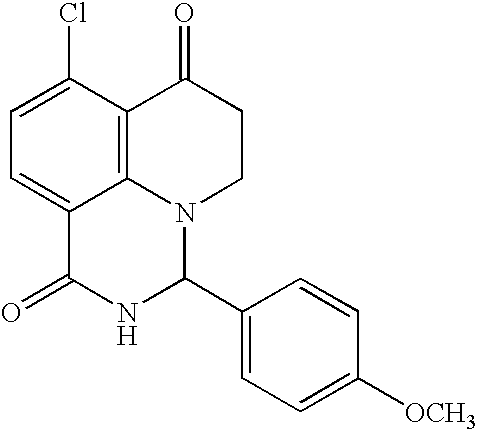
C1=C(Cl)C2=C3C(=C1)C(=O)NC(C1=CC=C([OCH3])C=C1)N3CCC2=O
